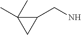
C1(CN)C(C)(C)C1
